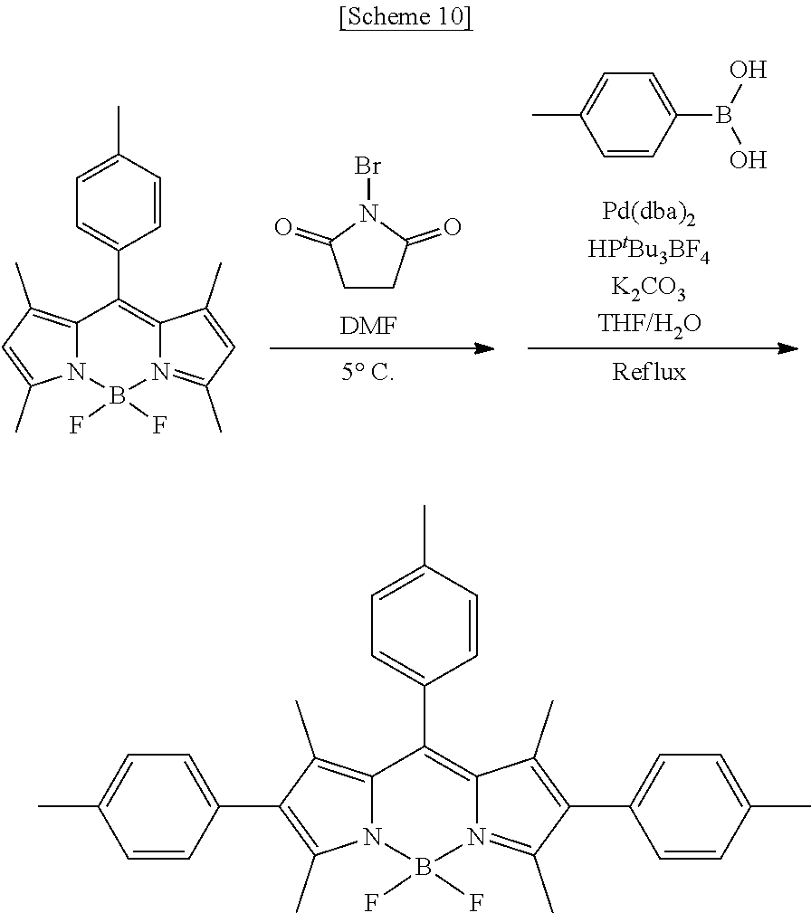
C1CC(=O)N(Br)C1=O.[DMF].C1=CC(B(O)O)=CC=C1C.C12=C(C)C=C(C)N1B(F)(F)N1=C(C)C=C(C)C1=C2C1=CC=C(C)C=C1.C12=C(C)C(C3=CC=C(C)C=C3)=C(C)N1B(F)(F)N1=C(C)C(C3=CC=C(C)C=C3)=C(C)C1=C2C1=CC=C(C)C=C1
